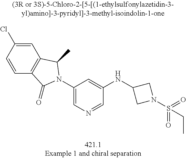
C1=C(Cl)C=CC2=C1C(C)N(C1=CN=CC(NC3CN(S(=O)(=O)CC)C3)=C1)C2=O
